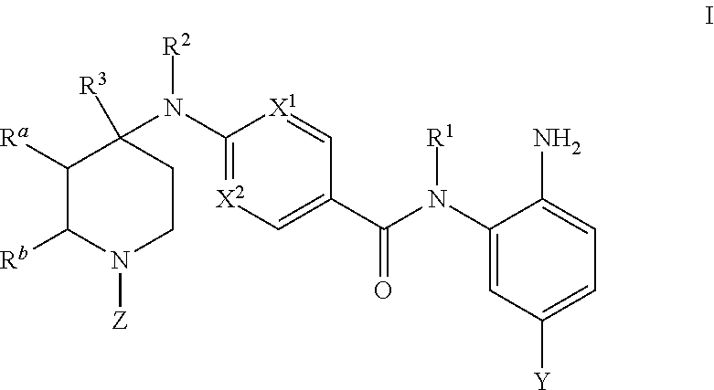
C1([Ra])C([Rb])N([Z])CCC1([R3])N(C1=[X2]C=C(C(N(C2=CC([Y])=CC=C2N)[R1])=O)C=[X1]1)[R2]
